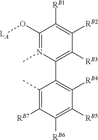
C1(O[LA])=N(C)C(C2=C([RB4])C([RB5])=C([RB6])C([RB7])=C2C)=C([RB3])C([RB2])=C1[RB1]
